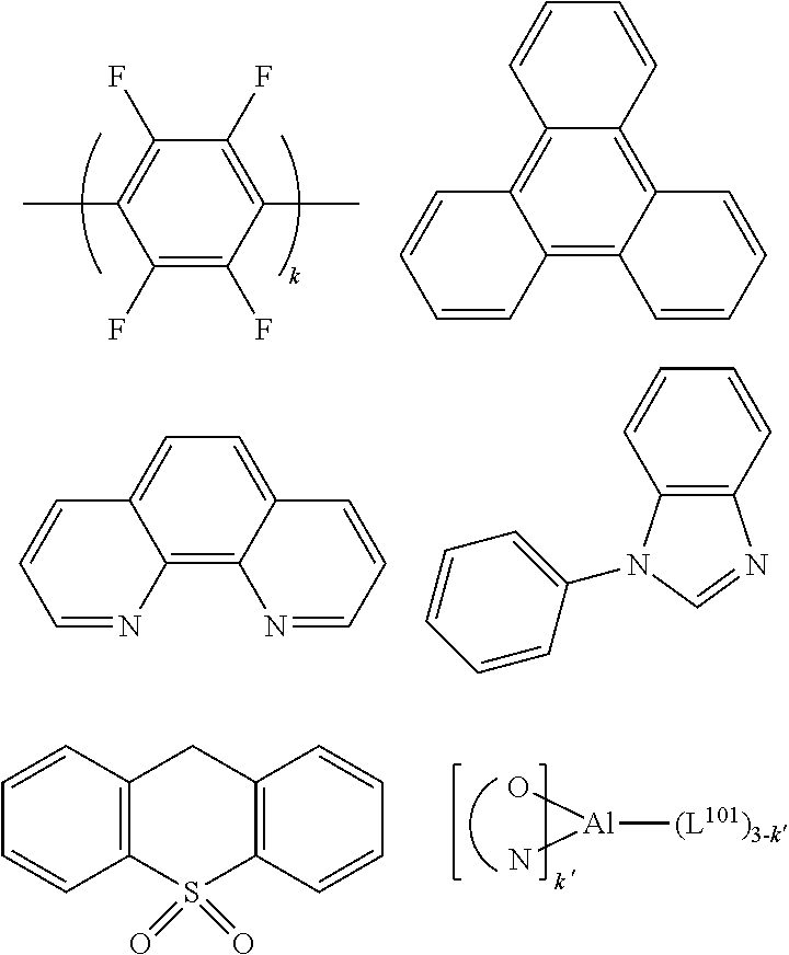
C12=C3C(=CC=C1C=CC=N2)C=CC=N3.C12=C(C=CC=C1)N=CN2C1=CC=CC=C1.[Al](O)(N)[(L101)3-k].C12=C(C=CC=C1)CC1=C(S2(=O)=O)C=CC=C1.C1(F)=C(C)C(F)=C(F)C(C)=C1F.C12=C3C(=C4C(=C1C=CC=C2)C=CC=C4)C=CC=C3
